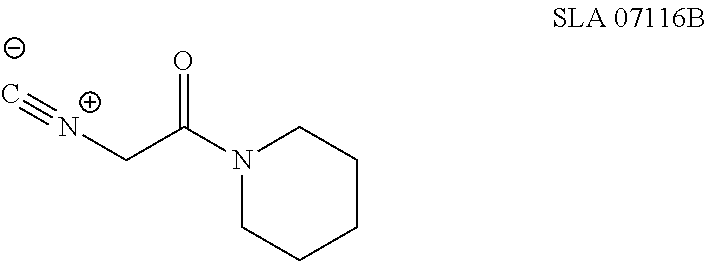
N1(C(C[N+]#C)=O)CCCCC1
